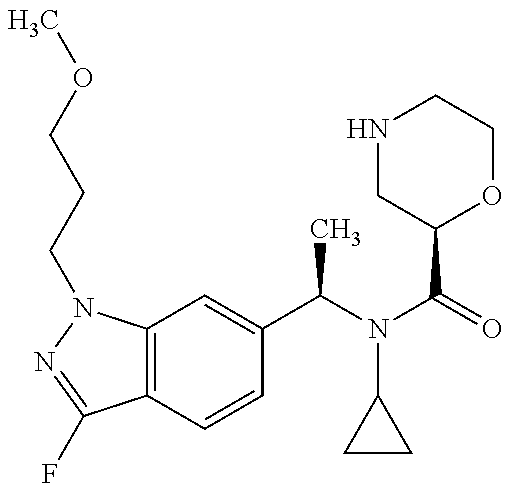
C12=C(N(CCCOC)N=C1F)C=C(C(N(C(=O)C1OCCNC1)C1CC1)C)C=C2
